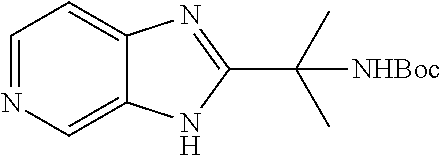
C1=NC=C2C(=C1)N=C(C(C)(C)[NHBoc])N2
